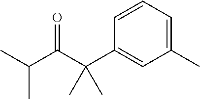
C(C(C1=CC(C)=CC=C1)(C)C)(C(C)C)=O
